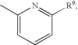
C1(C)=CC=CC([R9])=N1
